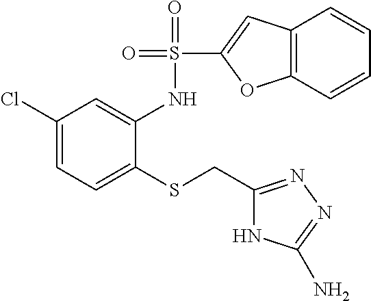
C1(Cl)=CC=C(SCC2=NN=C(N)N2)C(NS(C2=CC3=C(O2)C=CC=C3)(=O)=O)=C1
